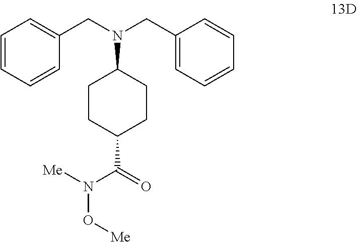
C1=CC=CC(CN(CC2=CC=CC=C2)C2CCC(C(N(O[Me])[Me])=O)CC2)=C1
